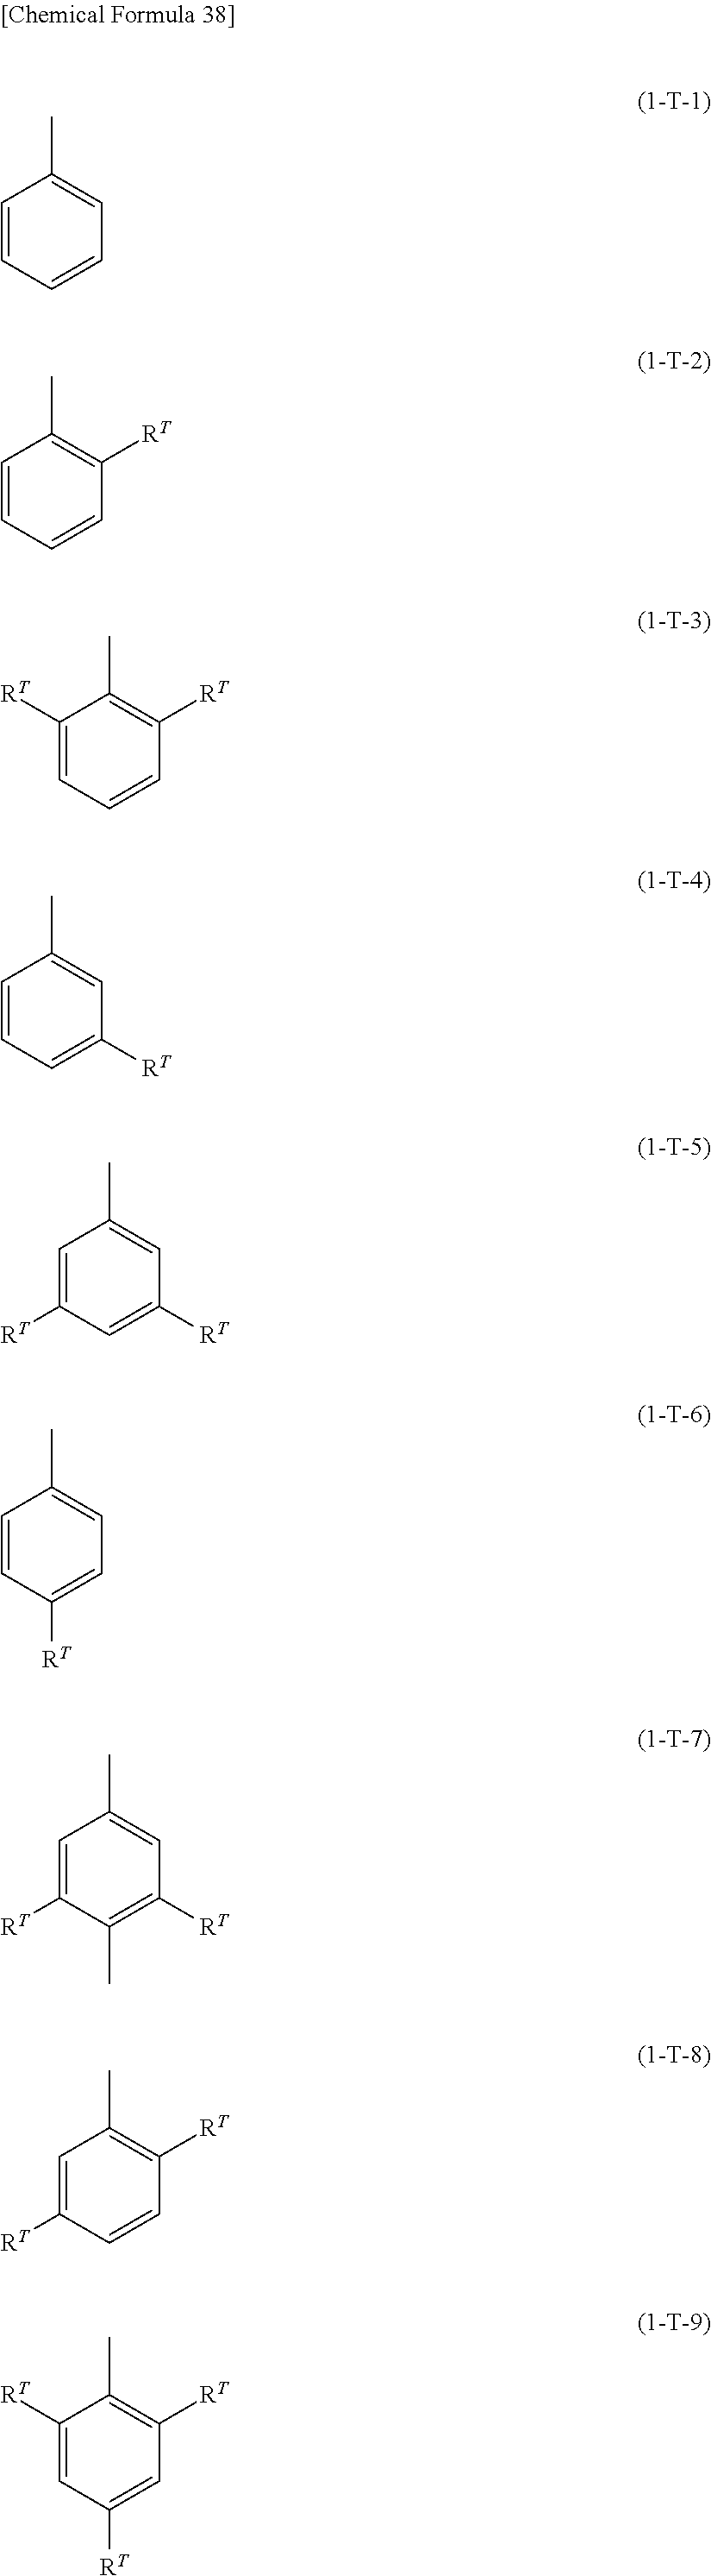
C1=CC=CC=C1C.C1=CC=CC([RT])=C1C.C1([RT])=CC=CC([RT])=C1C.C1=CC=C([RT])C=C1C.C1=C([RT])C=C([RT])C=C1C.C1=CC([RT])=CC=C1C.C1=C([RT])C(C)=C([RT])C=C1C.C1=C([RT])C=CC([RT])=C1C.C1=C([RT])C(C)=C([RT])C=C1[RT]
